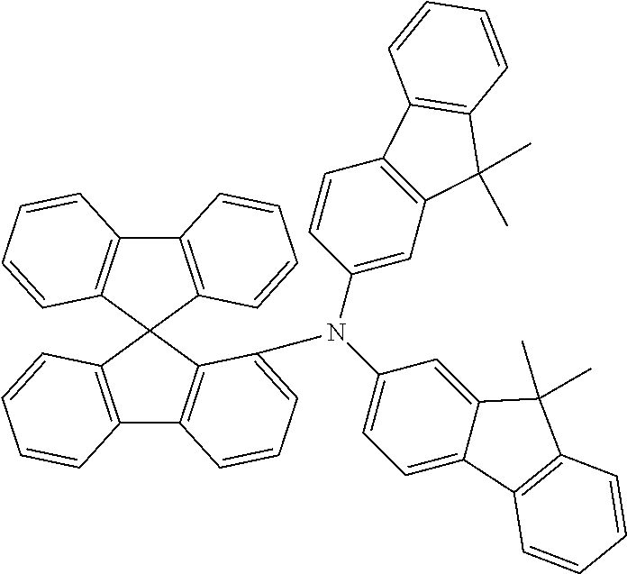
C12=C(C3(C4=C1C=CC=C4N(C1=CC=C4C(=C1)C(C)(C)C1=C4C=CC=C1)C1=CC4=C(C=C1)C1=C(C4(C)C)C=CC=C1)C1=C(C4=C3C=CC=C4)C=CC=C1)C=CC=C2
